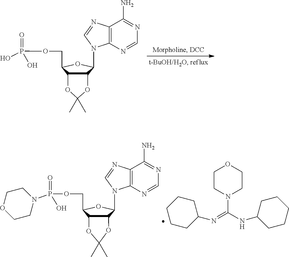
C1=NC2=C(N=CN2C2C3C(C(COP(O)(=O)O)O2)OC(C)(C)O3)C(N)=N1.C1=NC2=C(N=CN2C2C3C(C(COP(O)(N4CCOCC4)=O)O2)OC(C)(C)O3)C(N)=N1.C1CN(C(=NC2CCCCC2)NC2CCCCC2)CCO1
